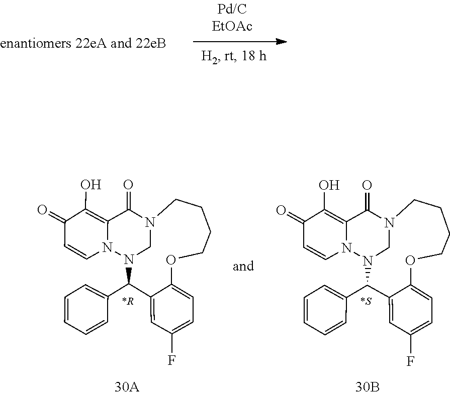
C12=CC=C(F)C=C1C(C1=CC=CC=C1)N1CN(CCCCO2)C(=O)C2=C(O)C(=O)C=CN12.C1COC2=CC=C(F)C=C2C(C2=CC=CC=C2)N2CN(CC1)C(=O)C1=C(O)C(=O)C=CN21
